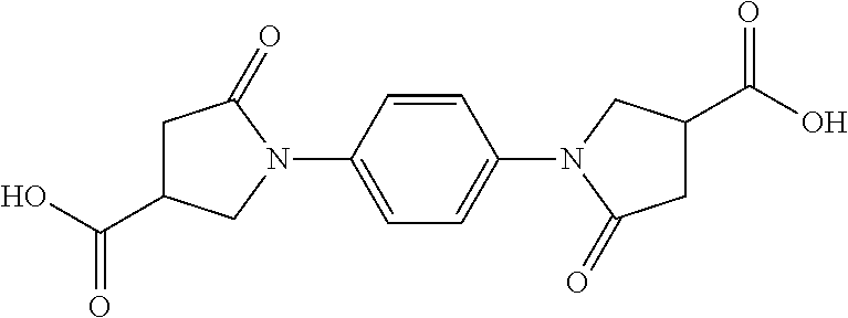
OC(=O)C1CC(=O)N(C2=CC=C(N3C(=O)CC(C(O)=O)C3)C=C2)C1
